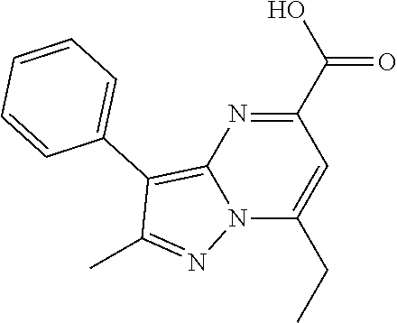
N12C(CC)=CC(C(O)=O)=NC1=C(C1=CC=CC=C1)C(C)=N2
